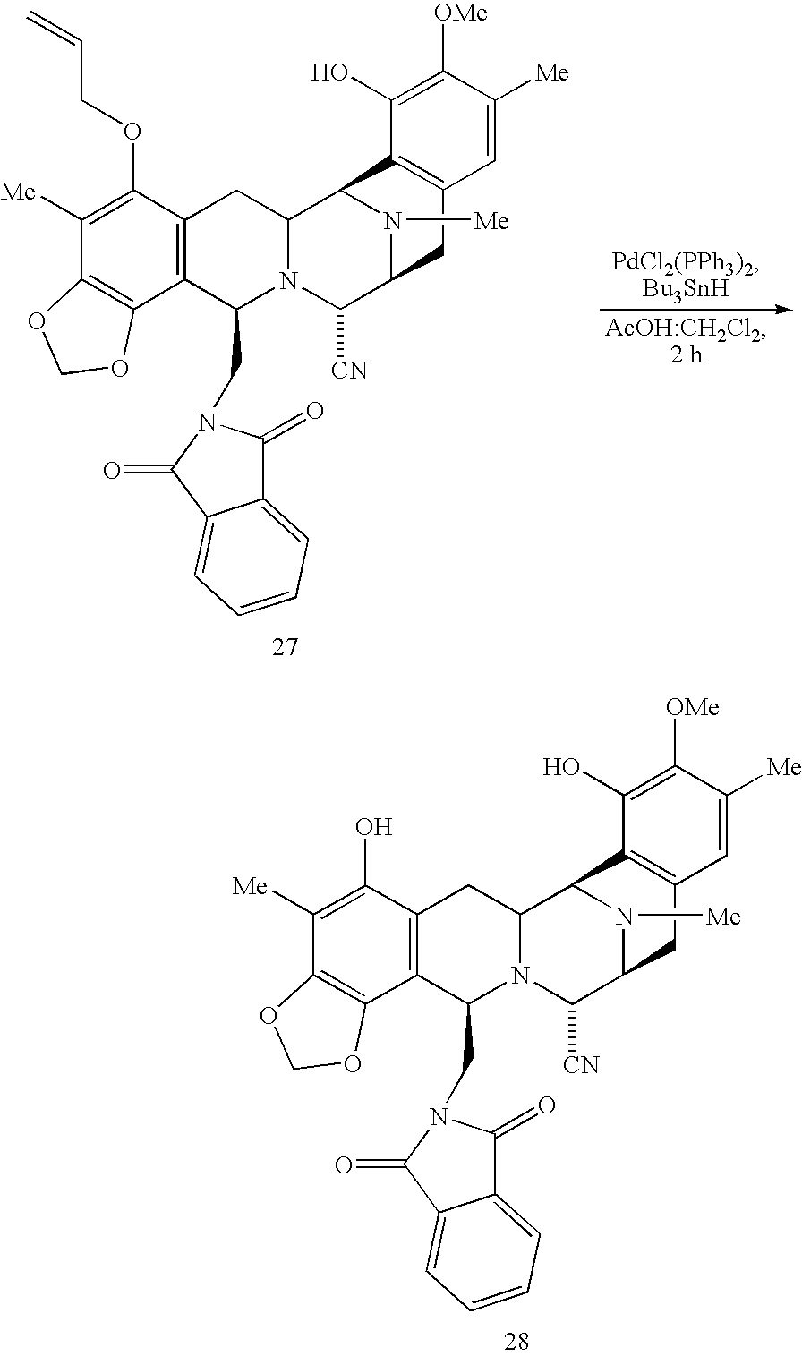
N1([Me])C2C([CN])N3C(CN4C(=O)C5=CC=CC=C5C4=O)C4=C(C(OCC=C)=C([Me])C5=C4OCO5)CC3C1C1=C(C2)C=C([Me])C([OMe])=C1O.N1([Me])C2C([CN])N3C(CN4C(=O)C5=CC=CC=C5C4=O)C4=C(C(O)=C([Me])C5=C4OCO5)CC3C1C1=C(C2)C=C([Me])C([OMe])=C1O
